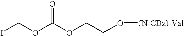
ICOC(OCCO[(N-CBz)-Val])=O
